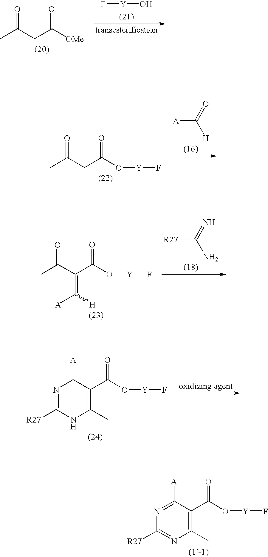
O([Y]F)C(C(C(C)=O)=C([A])[H])=O.[R27]C(=N)N.O=C(CC([OMe])=O)C.F[Y]O.[A]C(=O)[H].O([Y]F)C(CC(C)=O)=O.C1(C)=C(C(O[Y]F)=O)C([A])=NC([R27])=N1.C1(C)=C(C(O[Y]F)=O)C([A])N=C([R27])N1
